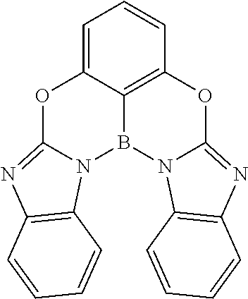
C12=C3C(=CC=C1)OC1=NC4=C(N1B3N1C(=NC3=C1C=CC=C3)O2)C=CC=C4
